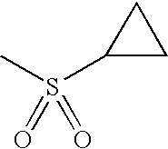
S(C1CC1)(C)(=O)=O
